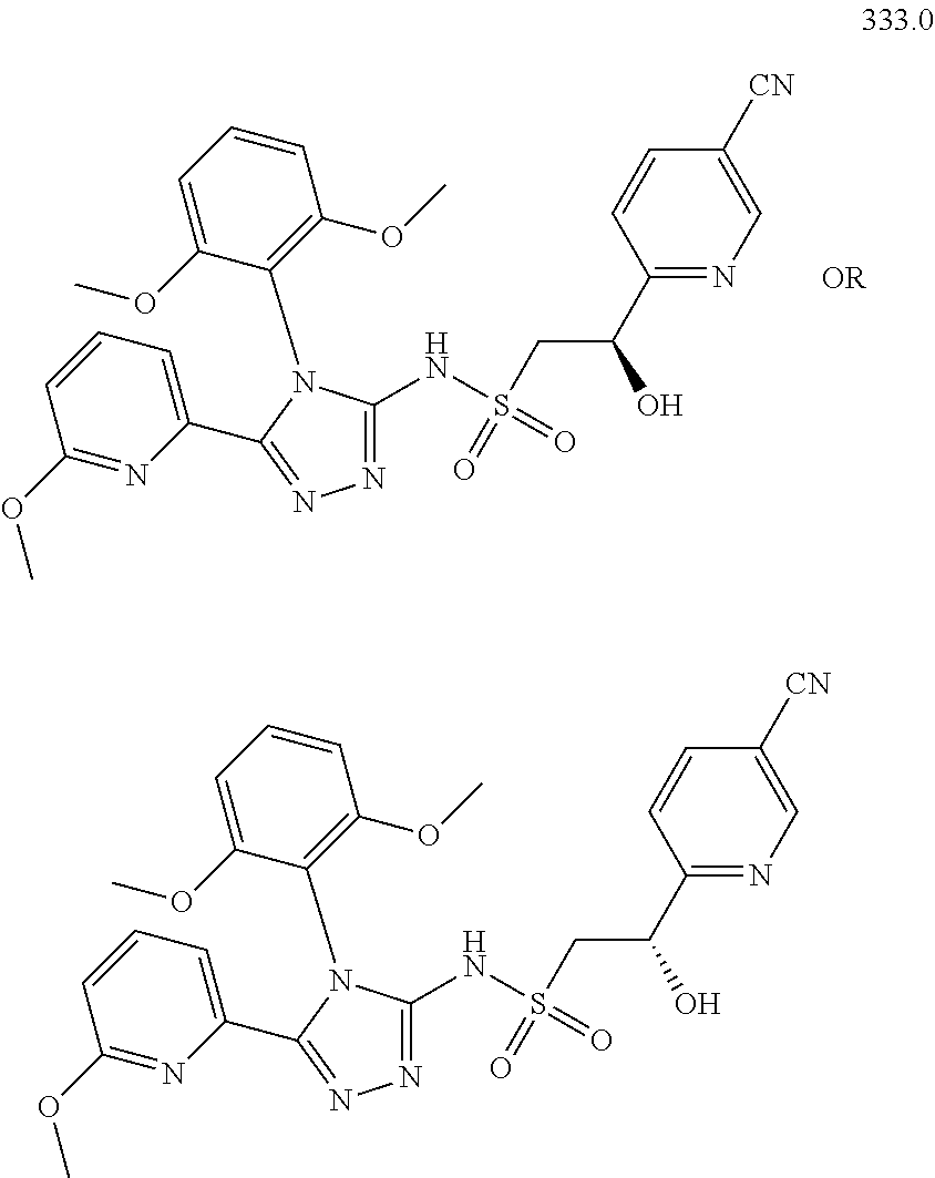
C1(C(CS(NC2=NN=C(C3=CC=CC(OC)=N3)N2C2=C(OC)C=CC=C2OC)(=O)=O)O)=NC=C([CN])C=C1.[OR].C1(C(CS(NC2=NN=C(C3=CC=CC(OC)=N3)N2C2=C(OC)C=CC=C2OC)(=O)=O)O)=NC=C([CN])C=C1
